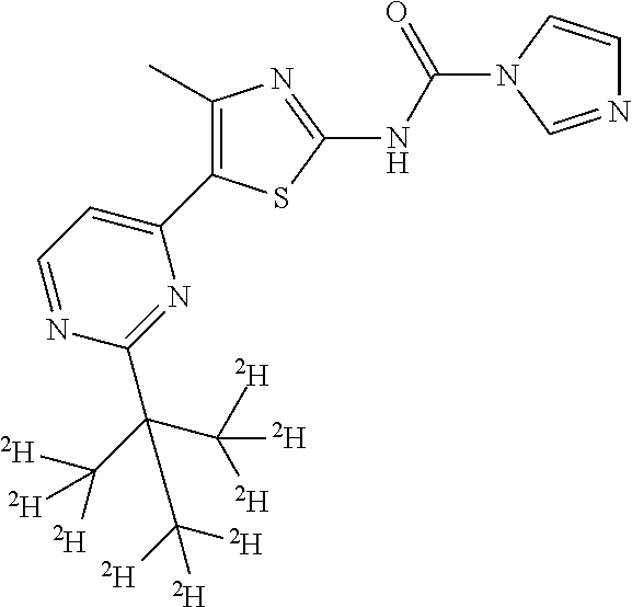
C1=NC(C(C([D])([D])[D])(C([D])([D])[D])C([D])([D])[D])=NC(C2=C(C)N=C(NC(=O)N3C=CN=C3)S2)=C1
